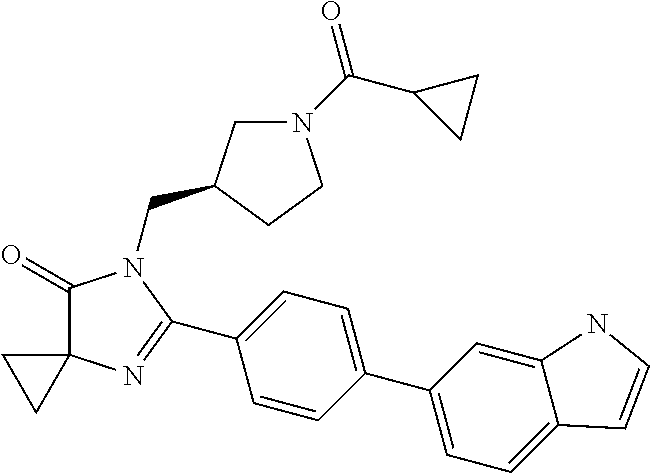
C1(=O)C2(N=C(C3=CC=C(C4=CC=C5C(=C4)NC=C5)C=C3)N1CC1CN(C(C3CC3)=O)CC1)CC2
